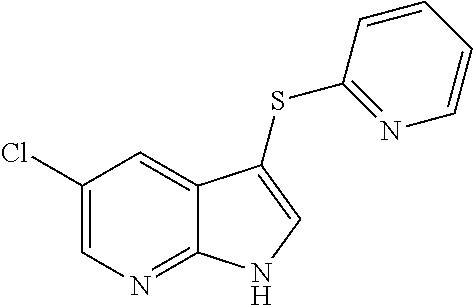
C1(Cl)=CN=C2C(=C1)C(SC1=NC=CC=C1)=CN2
